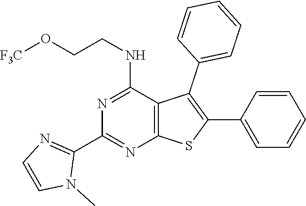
C12=C(C(NCCO[F3C])=NC(C3=NC=CN3C)=N1)C(C1=CC=CC=C1)=C(C1=CC=CC=C1)S2
